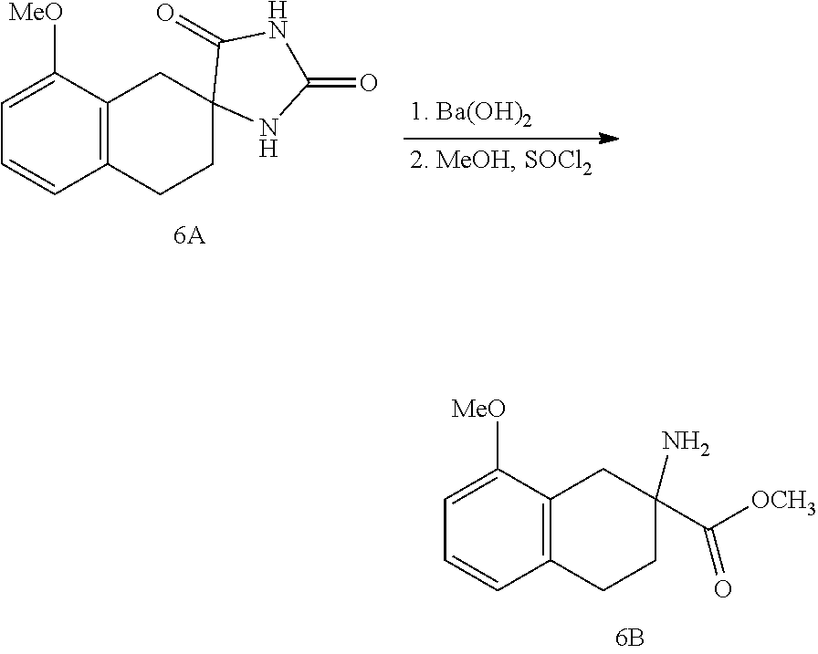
C12=C(C([MeO])=CC=C1)CC(C([OCH3])=O)(N)CC2.C12=C(C([MeO])=CC=C1)CC1(CC2)NC(=O)NC1=O
